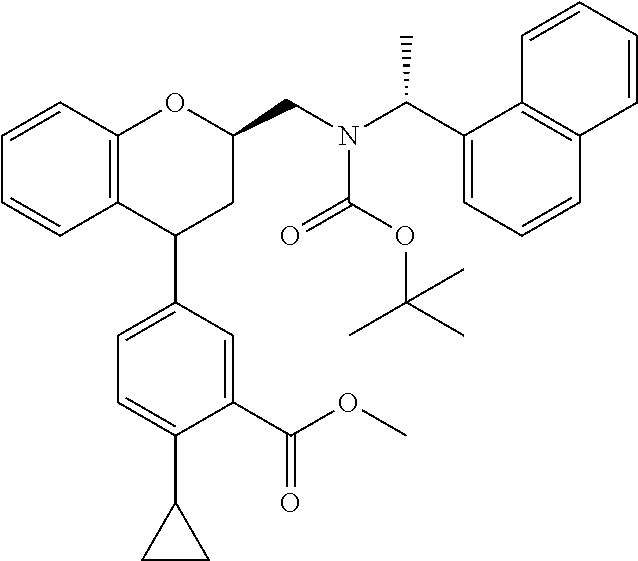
C12=C(C=CC=C1)OC(CN(C(C1=CC=CC3=C1C=CC=C3)C)C(OC(C)(C)C)=O)CC2C1=CC=C(C2CC2)C(C(OC)=O)=C1
